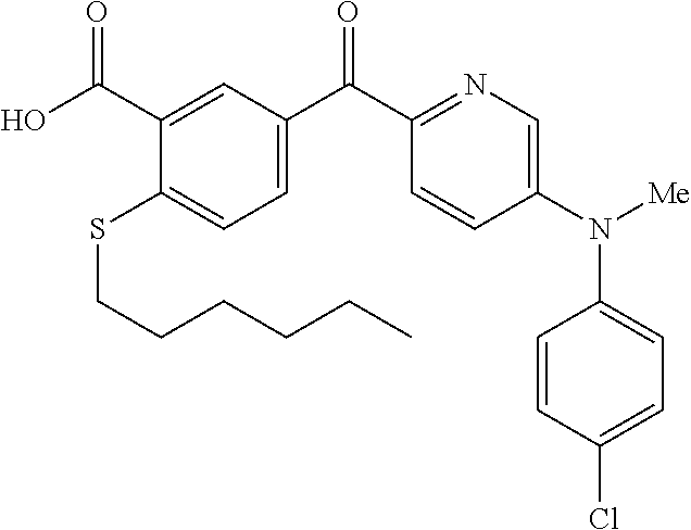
C(CSC1=CC=C(C(C2=NC=C(N(C3=CC=C(Cl)C=C3)[Me])C=C2)=O)C=C1C(O)=O)CCCC
